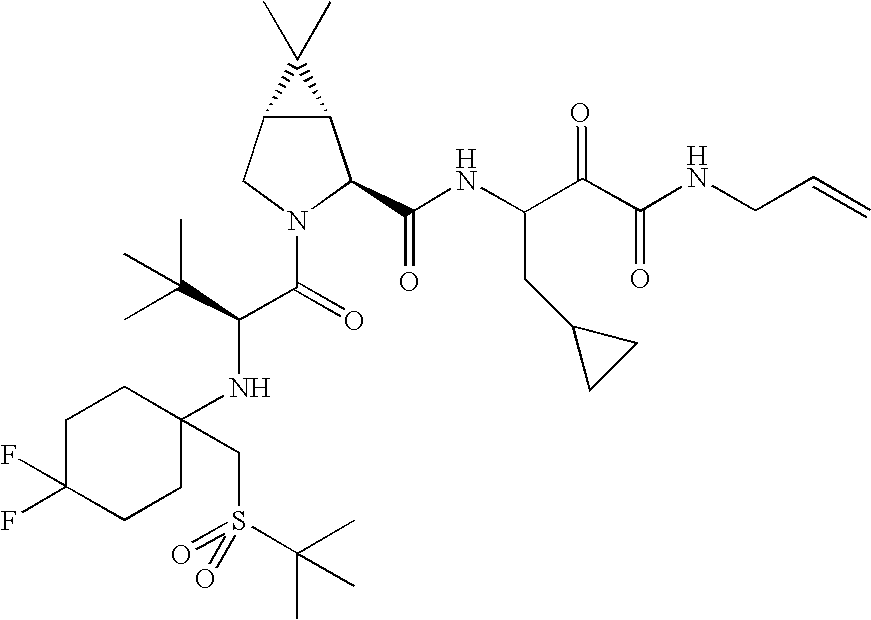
C12C(CN(C(=O)C(NC3(CS(=O)(C(C)(C)C)=O)CCC(F)(F)CC3)C(C)(C)C)C1C(NC(C(C(NCC=C)=O)=O)CC1CC1)=O)C2(C)C
